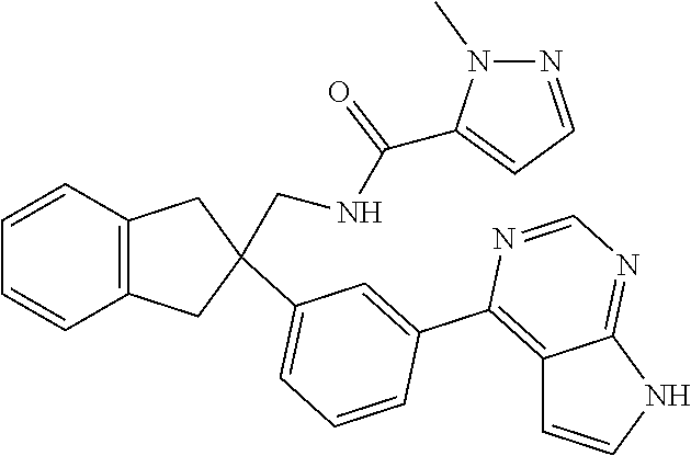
C12=C(C3=CC(C4(CNC(=O)C5=CC=NN5C)CC5=C(C=CC=C5)C4)=CC=C3)N=CN=C1NC=C2
